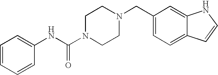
C1=CC=CC(NC(N2CCN(CC3=CC=C4C(=C3)NC=C4)CC2)=O)=C1
